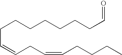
C(C=CCC=CCCCC)CCCCCCC=O
